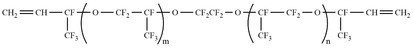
C=C[CF]([CF3])O[CF2][CF]([CF3])O[CF2CF2]O[CF]([CF3])[CF2]O[CF]([CF3])C=C
